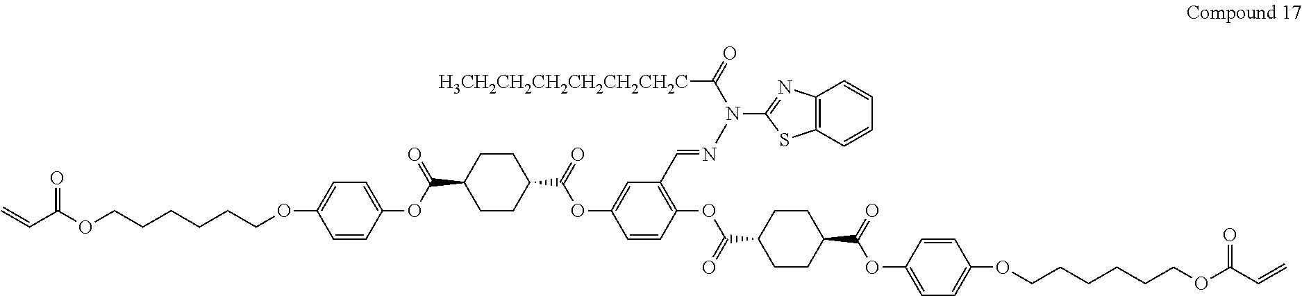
C=CC(OCCCCCCOC1=CC=C(OC(=O)C2CCC(C(=O)OC3=CC(C=NN(C4=NC5=C(S4)C=CC=C5)C(=O)[H3CH2CH2CH2CH2CH2CH2C])=C(OC(=O)C4CCC(C(=O)OC5=CC=C(OCCCCCCOC(C=C)=O)C=C5)CC4)C=C3)CC2)C=C1)=O
